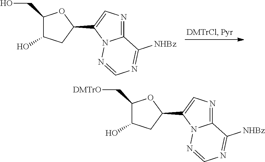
C1(CO)C(O)CC(C2=CN=C3N2N=CN=C3[NHBz])O1.C1(C[DMTrO])C(O)CC(C2=CN=C3N2N=CN=C3[NHBz])O1
